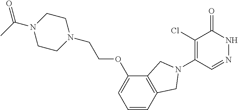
C1(Cl)=C(N2CC3=C(C(OCCN4CCN(C(C)=O)CC4)=CC=C3)C2)C=NNC1=O
